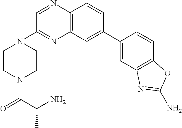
C1=C(C2=CC3=C(N=CC(N4CCN(C(C(N)C)=O)CC4)=N3)C=C2)C=CC2=C1N=C(N)O2
